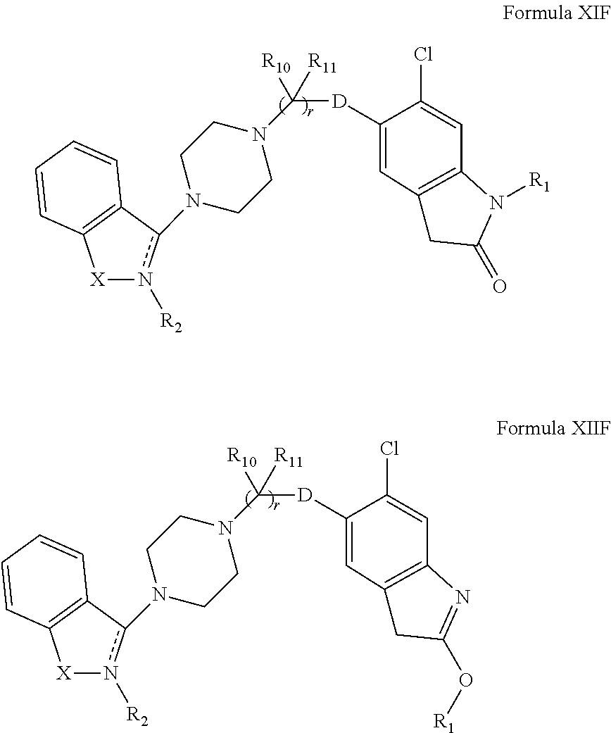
C1([D]C([R11])([R10])N2CCN(c3n([R2])[X]C4=C3C=CC=C4)CC2)=CC2=C(N([R1])C(=O)C2)C=C1Cl.C1([D]C([R11])([R10])N2CCN(c3n([R2])[X]C4=C3C=CC=C4)CC2)=CC2=C(N=C(O[R1])C2)C=C1Cl
